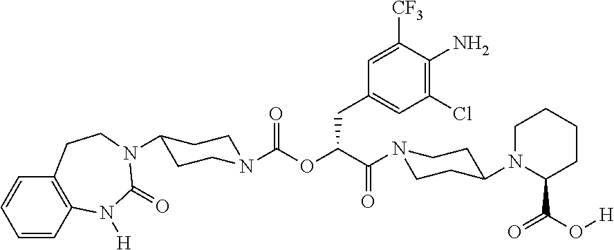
C1=CC2=C(C=C1)CCN(C1CCN(C(OC(C(=O)N3CCC(N4C(C(O[H])=O)CCCC4)CC3)CC3=CC(Cl)=C(N)C([CF3])=C3)=O)CC1)C(=O)N2[H]
